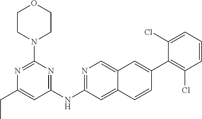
N1=C(NC2=NC(N3CCOCC3)=NC(CC)=C2)C=C2C(=C1)C=C(C1=C(Cl)C=CC=C1Cl)C=C2
